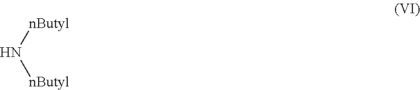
N([nButyl])[nButyl]
